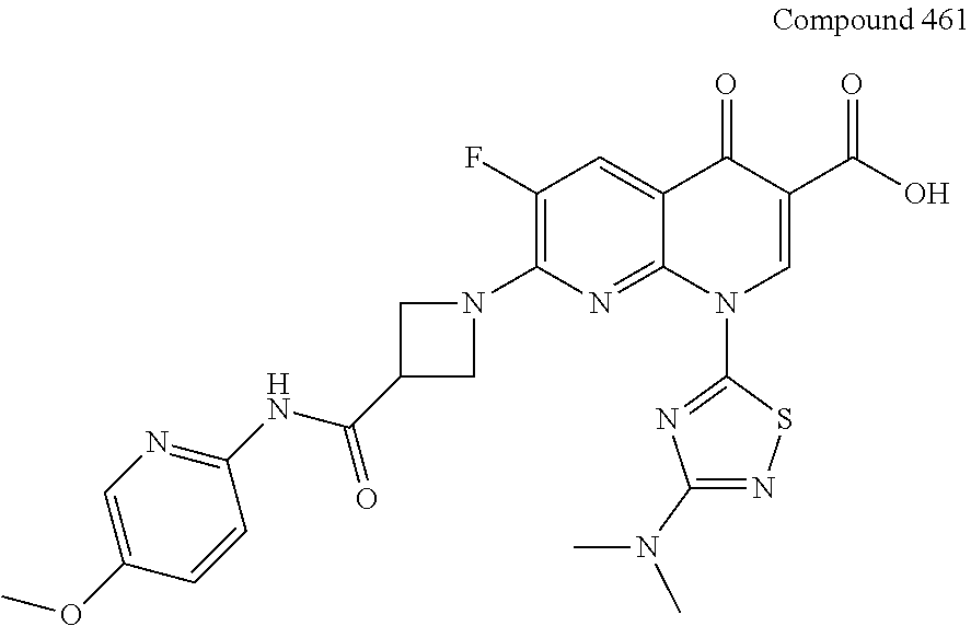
C1(F)=C(N2CC(C(NC3=NC=C(OC)C=C3)=O)C2)N=C2C(=C1)C(=O)C(C(O)=O)=CN2C1=NC(N(C)C)=NS1
